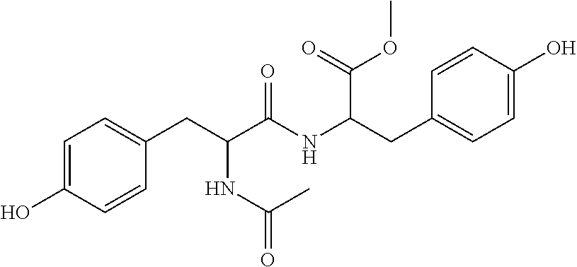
C1=C(O)C=CC(CC(C(NC(CC2=CC=C(O)C=C2)C(=O)OC)=O)NC(C)=O)=C1
